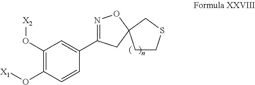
C1(C2=NOC3(C2)CCSC3)=CC(O[X2])=C(O[X1])C=C1
